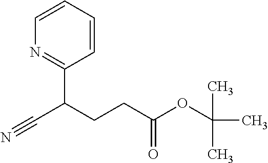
C1=CC=CN=C1C(CCC(OC(C)(C)C)=O)C#N
